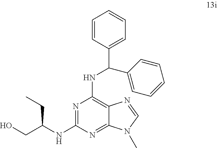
N1=C(NC(CO)CC)N=C2C(=C1NC(C1=CC=CC=C1)C1=CC=CC=C1)N=CN2C
